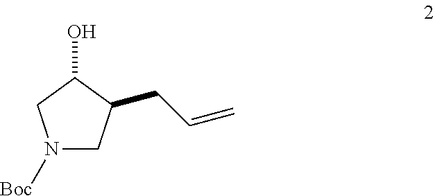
N1([Boc])CC(CC=C)C(O)C1
